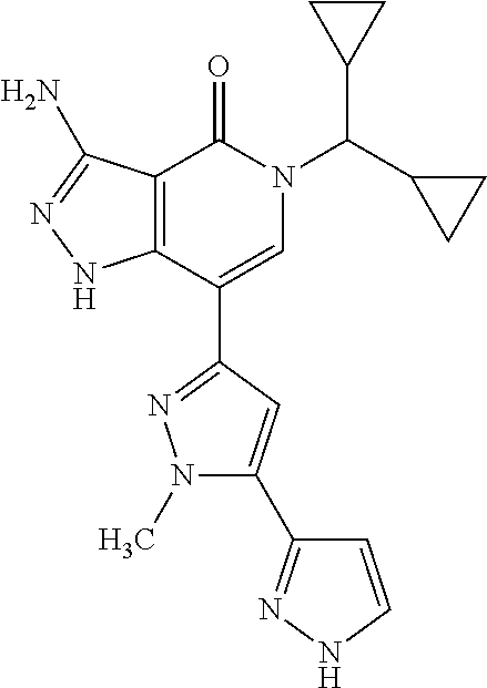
C12=C(C(C3=NN(C)C(C4=NNC=C4)=C3)=CN(C(C3CC3)C3CC3)C1=O)NN=C2N
